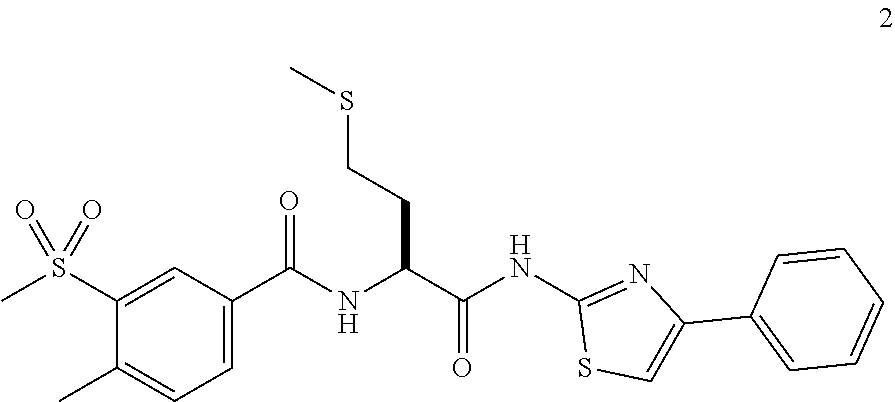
O=S(=O)(C)C1=CC(C(=O)NC(C(=O)NC2=NC(C3=CC=CC=C3)=CS2)CCSC)=CC=C1C
